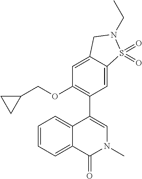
C1=CC=C2C(=C1)C(C1=C(OCC3CC3)C=C3C(=C1)S(=O)(=O)N(CC)C3)=CN(C)C2=O
